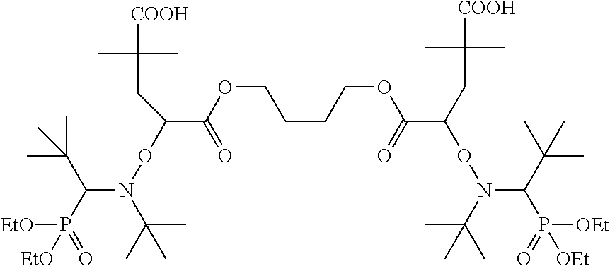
C(C(OCCCCOC(C(CC([COOH])(C)C)ON(C(C)(C)C)C(C(C)(C)C)P(=O)([OEt])[OEt])=O)=O)(ON(C(C)(C)C)C(P(=O)([EtO])[EtO])C(C)(C)C)CC([COOH])(C)C
